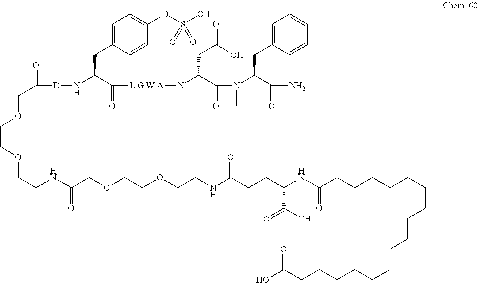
C1=C(CC(N[D]C(=O)COCCOCCNC(COCCOCCNC(CCC(NC(CCCCCCCCCCCCCCCCC(O)=O)=O)C(O)=O)=O)=O)C(=O)[L G W A]N(C(C(=O)N(C)C(C(=O)N)CC2=CC=CC=C2)CC(O)=O)C)C=CC(OS(O)(=O)=O)=C1
